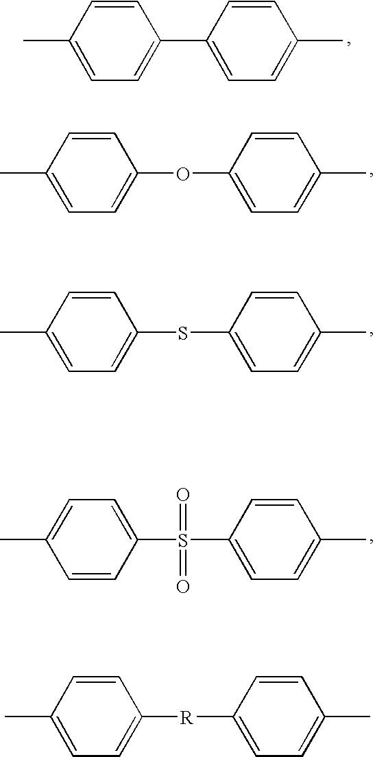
C1(C)=CC=C(C2=CC=C(C)C=C2)C=C1.C1(C)=CC=C(OC2=CC=C(C)C=C2)C=C1.C1(C)=CC=C(SC2=CC=C(C)C=C2)C=C1.C1(C)=CC=C(S(C2=CC=C(C)C=C2)(=O)=O)C=C1.C1(C)=CC=C([R]C2=CC=C(C)C=C2)C=C1
